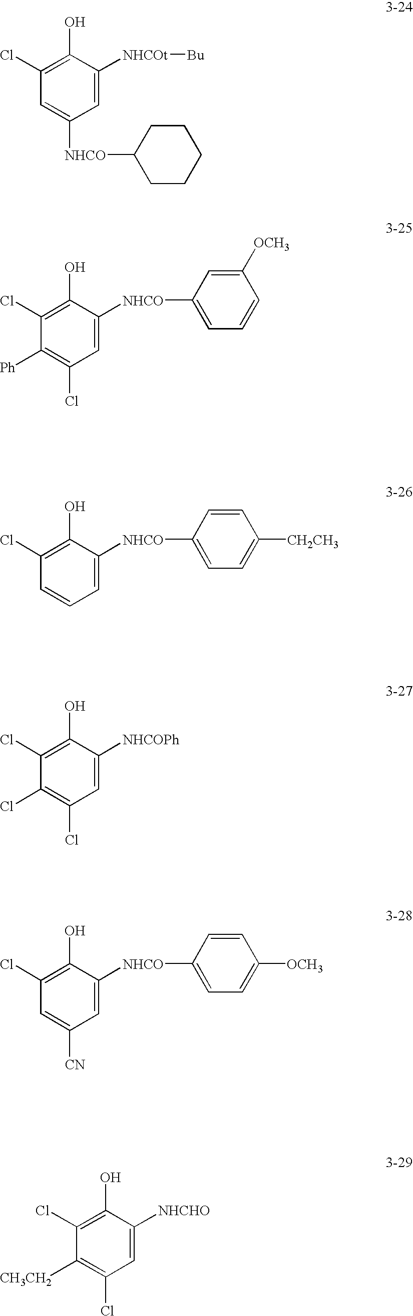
C1=C([NHCO]C2=CC=CC([OCH3])=C2)C(O)=C(Cl)C([Ph])=C1Cl.C1=C([NHCO]C2=CC=C([CH2CH3])C=C2)C(O)=C(Cl)C=C1.C1=C([NHCOt][Bu])C(O)=C(Cl)C=C1[NHCO]C1CCCCC1.C1=C([NHCOPh])C(O)=C(Cl)C(Cl)=C1Cl.C1=C([NHCO]C2=CC=C([OCH3])C=C2)C(O)=C(Cl)C=C1[CN].C1=C([NHCHO])C(O)=C(Cl)C([CH3CH2])=C1Cl
